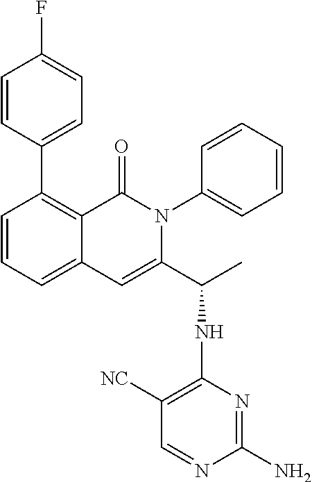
C1=CC(C2=C3C(=CC=C2)C=C(C(C)NC2=C([NC])C=NC(N)=N2)N(C2=CC=CC=C2)C3=O)=CC=C1F
